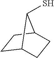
C1C2CCC(C1)C2S
